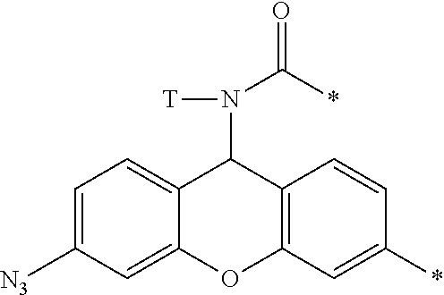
C12=CC=C([N3])C=C1OC1=C(C2N([T])C(*)=O)C=CC(*)=C1
